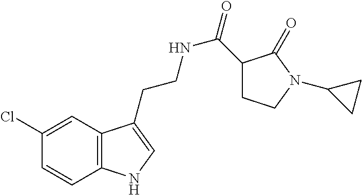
C12=C(C=C(Cl)C=C1)C(CCNC(=O)C1CCN(C3CC3)C1=O)=CN2
